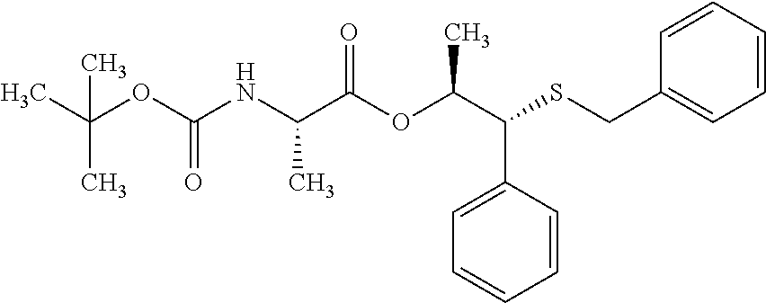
C1=C(C(C(C)OC(C(NC(OC(C)(C)C)=O)C)=O)SCC2=CC=CC=C2)C=CC=C1
